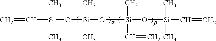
C=C[Si](O[Si](O[Si](O[Si](C=C)(C)C)(C)C=C)(C)C)(C)C
